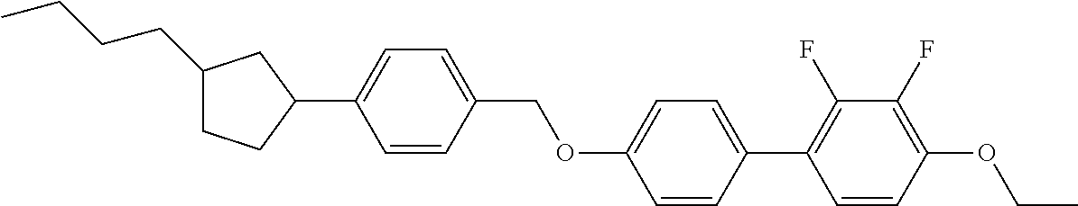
C1(CCCC)CCC(C2=CC=C(COC3=CC=C(C4=C(F)C(F)=C(OCC)C=C4)C=C3)C=C2)C1
